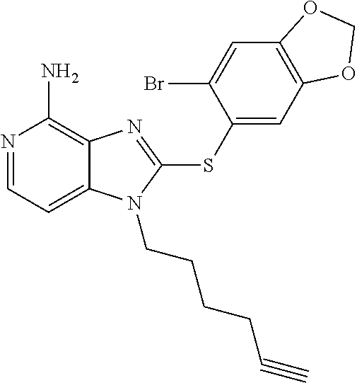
N1=CC=C2C(=C1N)N=C(SC1=CC3=C(C=C1Br)OCO3)N2CCCCC#C
